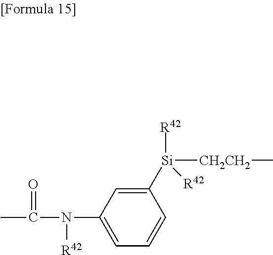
CC(N(C1=CC=CC([Si]([R42])([CH2CH2]C)[R42])=C1)[R42])=O
